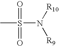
CS(N([R10])[R9])(=O)=O
